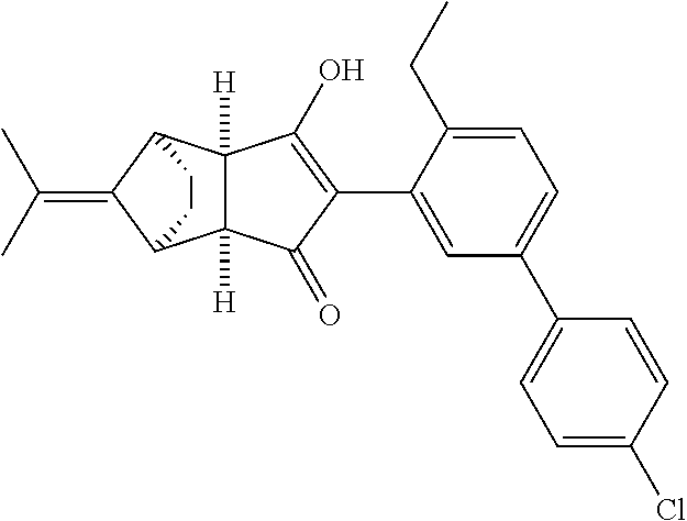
C1=C(C2=C(O)C3([H])C([H])(C2=O)C2C(=C(C)C)C3CC2)C(CC)=CC=C1C1=CC=C(Cl)C=C1
